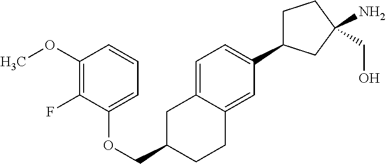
C1=C2C(=CC(C3CCC(CO)(N)C3)=C1)CCC(COC1=CC=CC(OC)=C1F)C2
